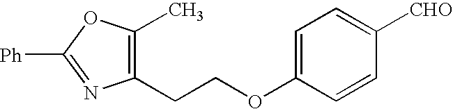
C1=C(OCCC2=C(C)OC([Ph])=N2)C=CC([CHO])=C1
